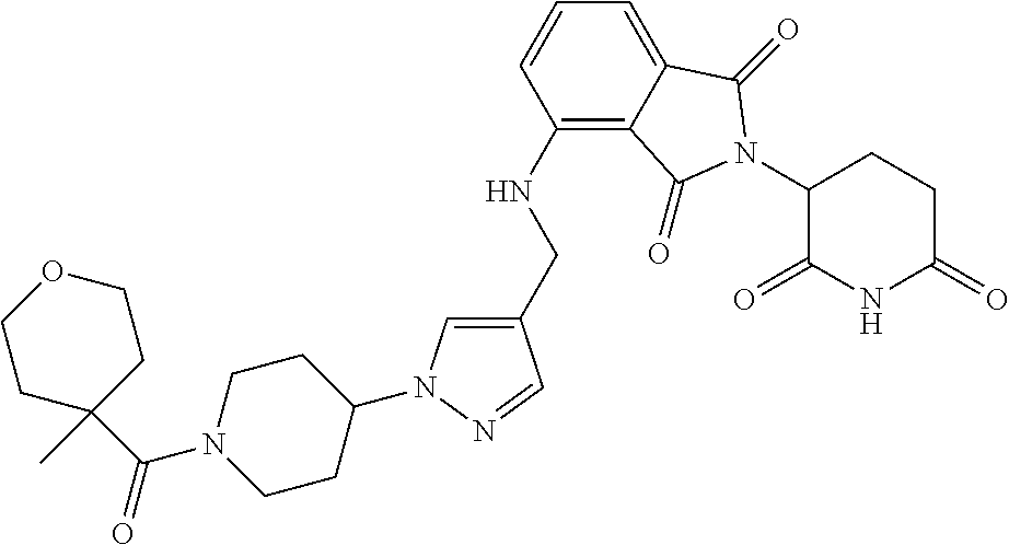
C1(CNC2=C3C(=CC=C2)C(=O)N(C2C(=O)NC(=O)CC2)C3=O)=CN(C2CCN(C(C3(C)CCOCC3)=O)CC2)N=C1
